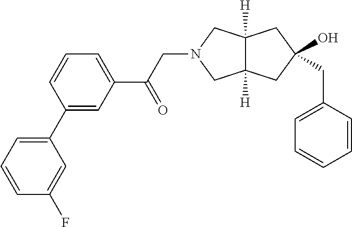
C1=CC=C(C(CN2CC3([H])C([H])(C2)CC(CC2=CC=CC=C2)(O)C3)=O)C=C1C1=CC=CC(F)=C1
